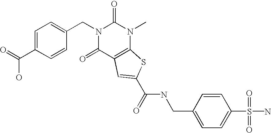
N1(CC2=CC=C(C(O)=O)C=C2)C(=O)C2=C(N(C)C1=O)SC(C(NCC1=CC=C(S(N)(=O)=O)C=C1)=O)=C2
